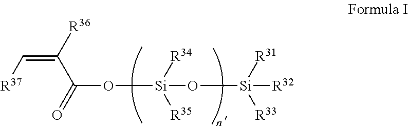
[R37]C=C([R36])C(=O)O[Si](O[Si]([R32])([R33])[R31])([R35])[R34]
